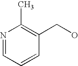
C1=CC=NC(C)=C1CO
